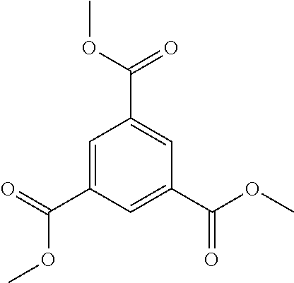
C1=C(C(OC)=O)C=C(C(OC)=O)C=C1C(=O)OC
